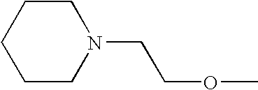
C1CN(CCOC)CCC1
